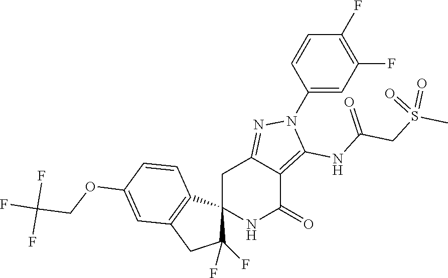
C12(NC(=O)C3=C(NC(CS(C)(=O)=O)=O)N(C4=CC(F)=C(F)C=C4)N=C3C1)C(F)(F)CC1=C2C=CC(OCC(F)(F)F)=C1
